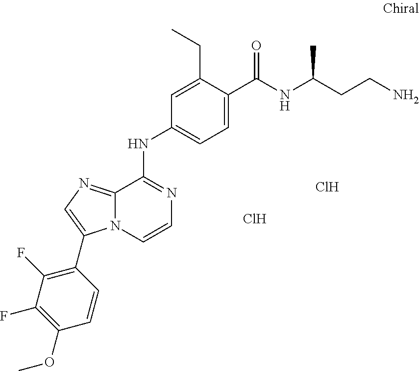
C1(NC2=NC=CN3C2=NC=C3C2=C(F)C(F)=C(OC)C=C2)=CC=C(C(NC(CCN)C)=O)C(CC)=C1.Cl.Cl
